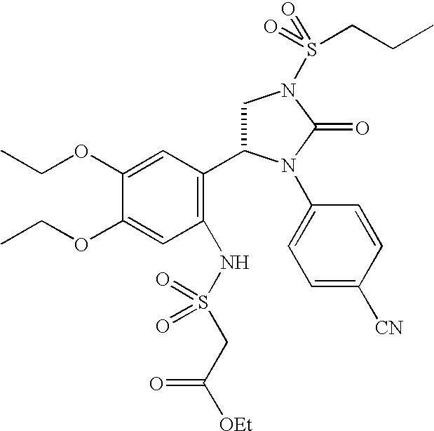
C1(NS(CC(=O)[OEt])(=O)=O)=C(C2CN(S(=O)(=O)CCC)C(=O)N2C2=CC=C([CN])C=C2)C=C(OCC)C(OCC)=C1
